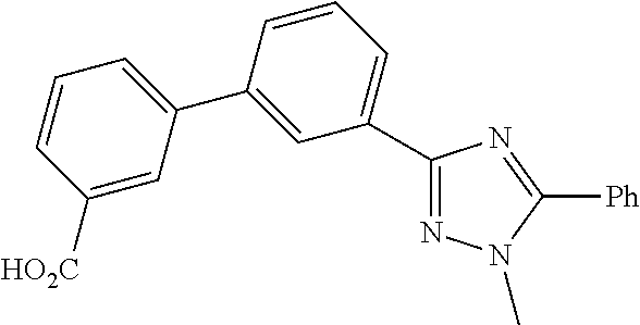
C1([HO2C])=CC(C2=CC(C3=NN(C)C([Ph])=N3)=CC=C2)=CC=C1
